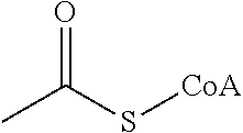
CC(S[CoA])=O
